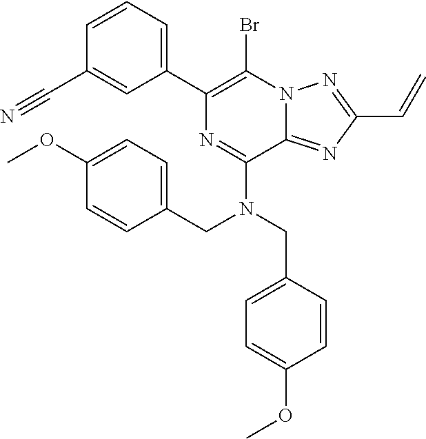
C1=CC=C(C2=C(Br)N3C(=NC(C=C)=N3)C(N(CC3=CC=C(OC)C=C3)CC3=CC=C(OC)C=C3)=N2)C=C1C#N
